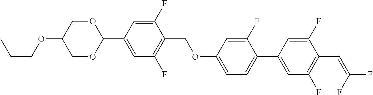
CCCOC1COC(C2=CC(F)=C(COC3=CC=C(C4=CC(F)=C(C=C(F)F)C(F)=C4)C(F)=C3)C(F)=C2)OC1
